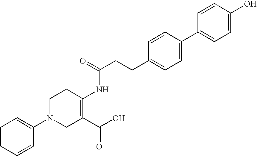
C1=CC=CC(N2CC(C(O)=O)=C(NC(CCC3=CC=C(C4=CC=C(O)C=C4)C=C3)=O)CC2)=C1
